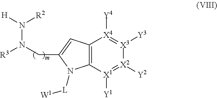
C12=C([X1]([Y1])=[X2]([Y2])[X3]([Y3])=[X4]1[Y4])N([L][W1])C(CN([R3])N([H])[R2])=C2
